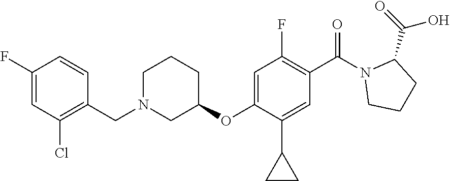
C1(OC2=CC(F)=C(C(=O)N3CCCC3C(O)=O)C=C2C2CC2)CCCN(CC2=C(Cl)C=C(F)C=C2)C1
